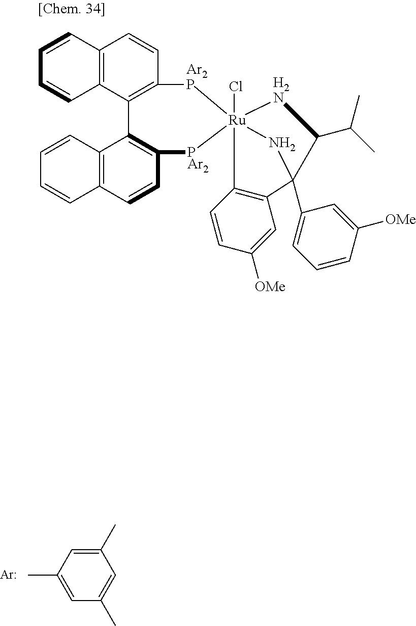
C1(C)=CC(C)=CC(C)=C1.[Ar].C12=C(C=CC3=C1C=CC=C3)[Ar2P][Ru]13(Cl)([PAr2]C4=C2C2=C(C=C4)C=CC=C2)[H2N]C(C(C)C)C(C2=CC=CC([OMe])=C2)(N1)C1=C3C=CC([OMe])=C1
